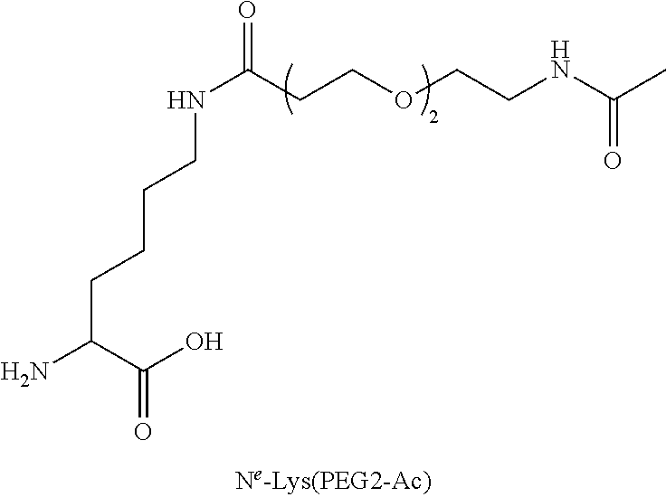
N(C(CCOCCNC(C)=O)=O)CCCCC(N)C(O)=O
